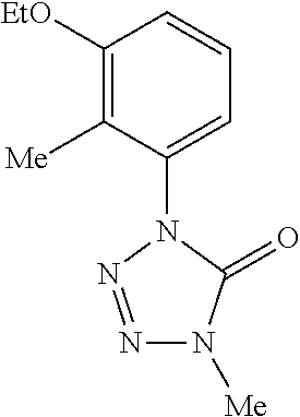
C1([EtO])=C([Me])C(N2C(=O)N([Me])N=N2)=CC=C1
